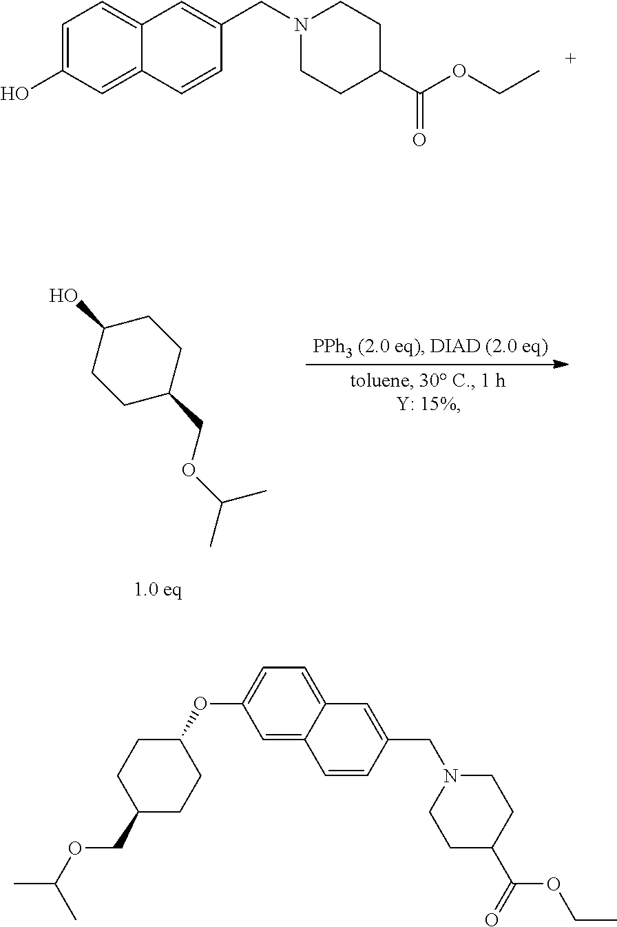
C1=C(O)C=C2C(=C1)C=C(CN1CCC(C(OCC)=O)CC1)C=C2.C1C(O)CCC(COC(C)C)C1.C1=C2C(=CC=C1OC1CCC(COC(C)C)CC1)C=C(CN1CCC(C(OCC)=O)CC1)C=C2
